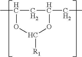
CC1CC(CC)OC([R1])O1
